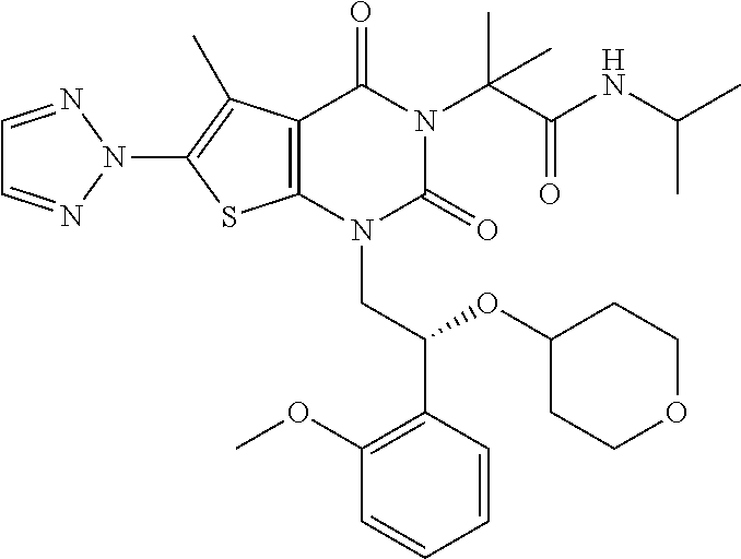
C12=C(N(CC(C3=C(OC)C=CC=C3)OC3CCOCC3)C(=O)N(C(C(NC(C)C)=O)(C)C)C1=O)SC(N1N=CC=N1)=C2C
